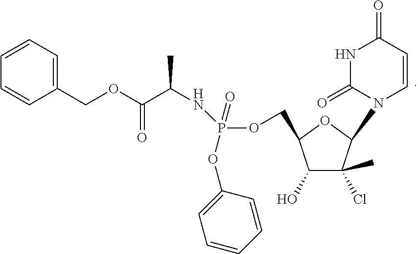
C1(O)C(Cl)(C)C(N2C=CC(=O)NC2=O)OC1COP(OC1=CC=CC=C1)(=O)NC(C)C(=O)OCC1=CC=CC=C1
